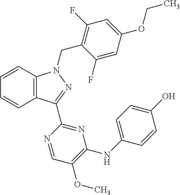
C12=C(C(C3=NC(NC4=CC=C(O)C=C4)=C(OC)C=N3)=NN1CC1=C(F)C=C(OCC)C=C1F)C=CC=C2
